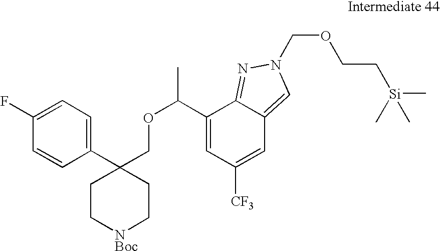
C1(C(OCC2(C3=CC=C(F)C=C3)CC[NBoc]CC2)C)=CC([CF3])=CC2=CN(COCC[Si](C)(C)C)N=C12
